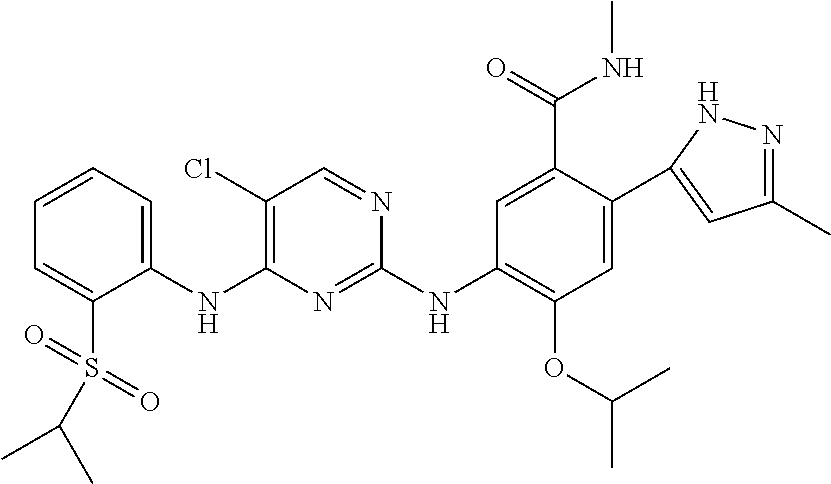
C1(NC2=C(Cl)C=NC(NC3=C(OC(C)C)C=C(C4=CC(C)=NN4)C(C(=O)NC)=C3)=N2)=CC=CC=C1S(=O)(=O)C(C)C
